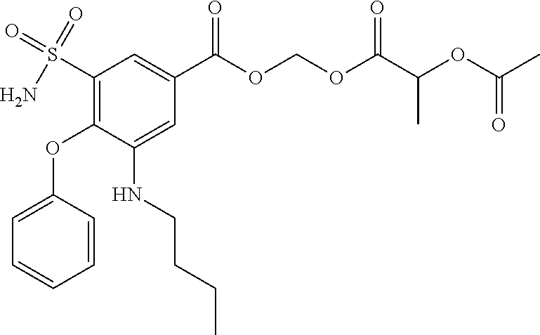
O=S(C1=C(OC2=CC=CC=C2)C(NCCCC)=CC(C(OCOC(C(OC(C)=O)C)=O)=O)=C1)(=O)N
